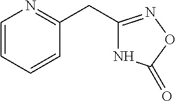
N1C(CC2=NC=CC=C2)=NOC1=O
